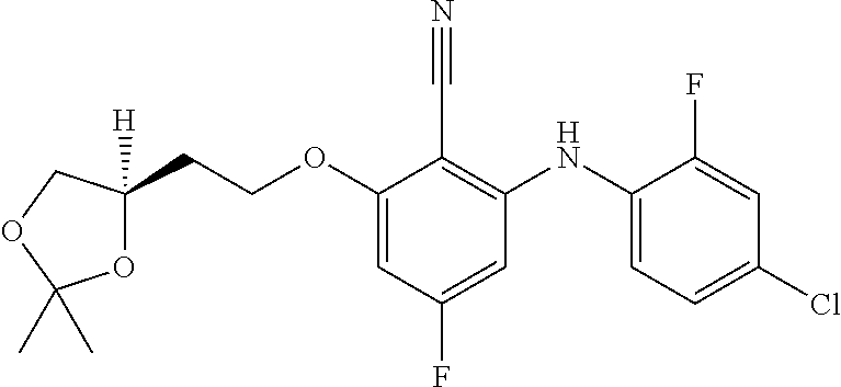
C(OC1=CC(F)=CC(NC2=CC=C(Cl)C=C2F)=C1C#N)CC1([H])OC(C)(C)OC1
